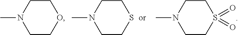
C1COCCN1C.C1CSCCN1C.C1CS(=O)(=O)CCN1C
